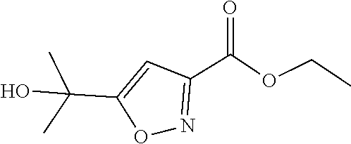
CC(O)(C1=CC(C(=O)OCC)=NO1)C
